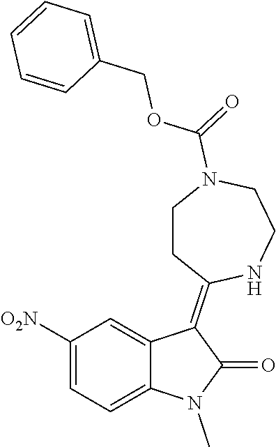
C1([O2N])=CC=C2C(=C1)C(=C1CCN(C(=O)OCC3=CC=CC=C3)CCN1)C(=O)N2C
